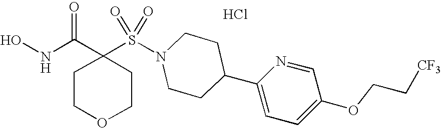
C1(S(N2CCC(C3=CC=C(OCC[CF3])C=N3)CC2)(=O)=O)(C(NO)=O)CCOCC1.Cl
